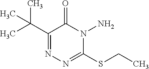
N1=C(C(C)(C)C)C(=O)N(N)C(SCC)=N1
